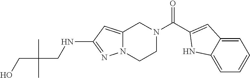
C(CNC1=NN2C(=C1)CN(C(=O)C1=CC3=CC=CC=C3N1)CC2)(C)(C)CO
